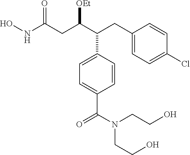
C1(CC(C(CC(NO)=O)[OEt])C2=CC=C(C(N(CCO)CCO)=O)C=C2)=CC=C(Cl)C=C1
